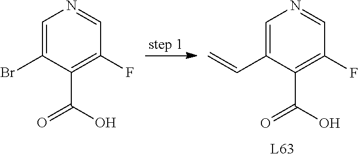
C1=NC=C(C=C)C(C(O)=O)=C1F.C1=NC=C(Br)C(C(O)=O)=C1F
